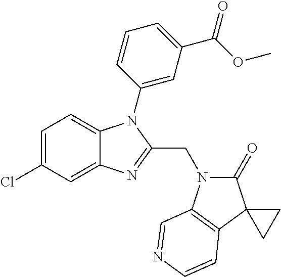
C1=C(Cl)C=C2C(=C1)N(C1=CC(C(OC)=O)=CC=C1)C(CN1C(=O)C3(C4=C1C=NC=C4)CC3)=N2
